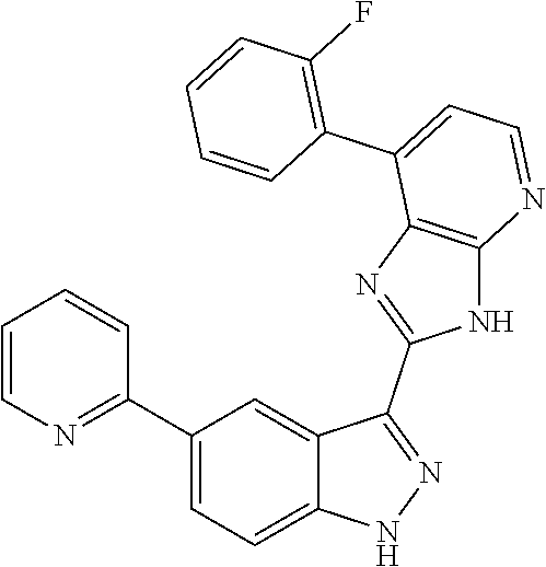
C1(C2=CC=C3C(=C2)C(C2=NC4=C(N2)N=CC=C4C2=C(F)C=CC=C2)=NN3)=NC=CC=C1
